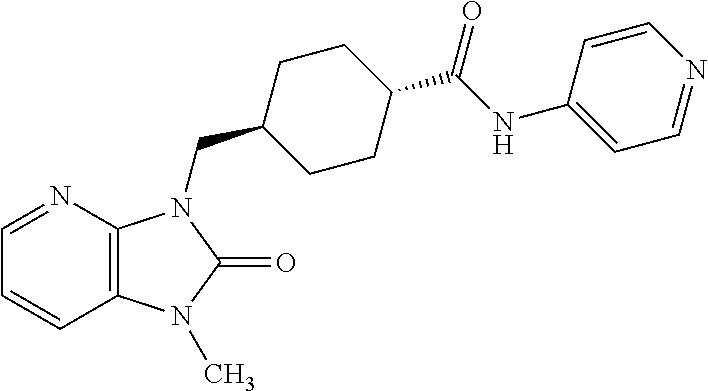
C1=NC2=C(C=C1)N(C)C(=O)N2CC1CCC(C(NC2=CC=NC=C2)=O)CC1
